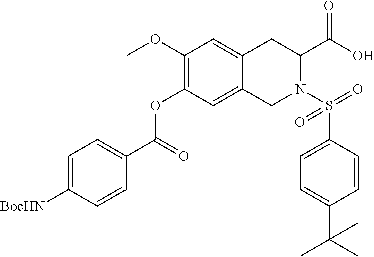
C1=C([BocHN])C=CC(C(=O)OC2=C(OC)C=C3C(=C2)CN(S(=O)(C2=CC=C(C(C)(C)C)C=C2)=O)C(C(O)=O)C3)=C1
